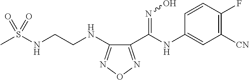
CS(NCCNC1=NON=C1C(NC1=CC([CN])=C(F)C=C1)=NO)(=O)=O
